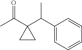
C1(C(C2(C(C)=O)CC2)C)=CC=CC=C1
